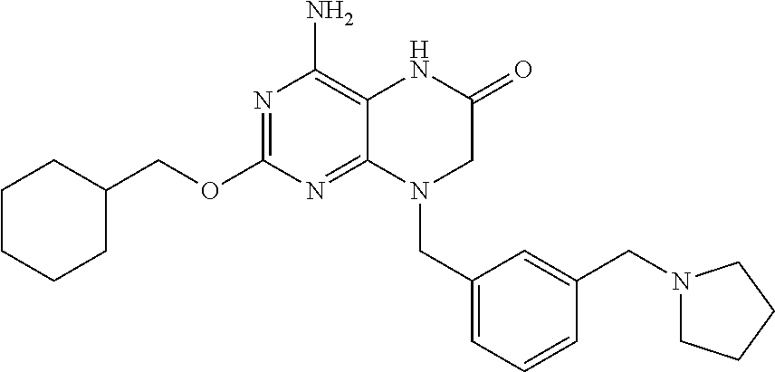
N1=C(OCC2CCCCC2)N=C2C(=C1N)NC(=O)CN2CC1=CC=CC(CN2CCCC2)=C1
